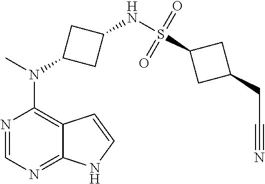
N1=CN=C2C(=C1N(C)C1CC(NS(C3CC(CC#N)C3)(=O)=O)C1)C=CN2
